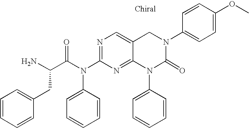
N1=C(N(C2=CC=CC=C2)C(=O)C(N)CC2=CC=CC=C2)N=C2C(=C1)CN(C1=CC=C(OC)C=C1)C(=O)N2C1=CC=CC=C1
